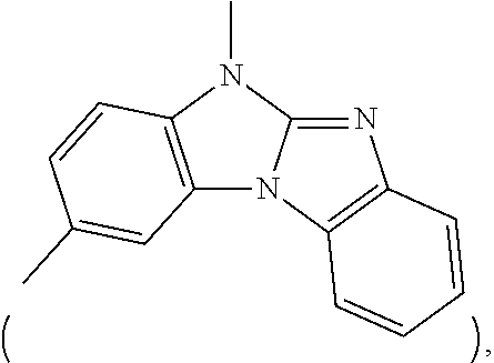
N1=C2N(C3=C1C=CC=C3)C1=C(N2C)C=CC(C)=C1
